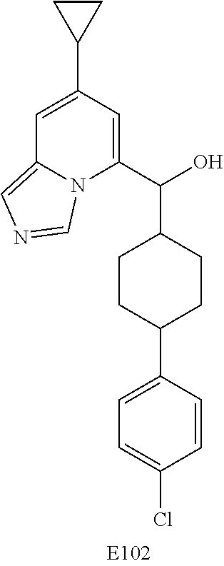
C1=C(C2CC2)C=C(C(O)C2CCC(C3=CC=C(Cl)C=C3)CC2)N2C1=CN=C2
